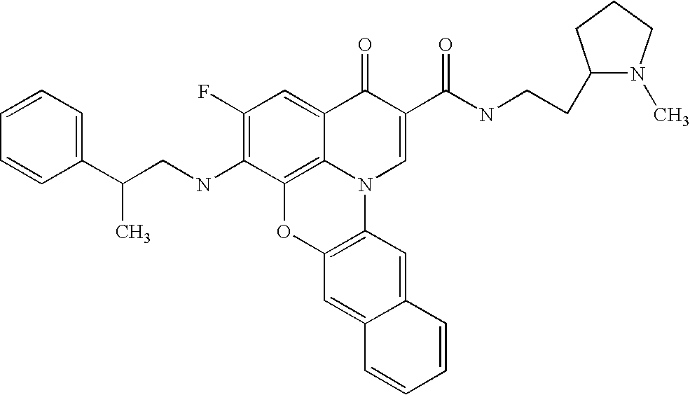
C1(F)=C(NCC(C2=CC=CC=C2)C)C2=C3C(=C1)C(=O)C(C(=O)NCCC1N(C)CCC1)=CN3C1=C(O2)C=C2C(=C1)C=CC=C2
